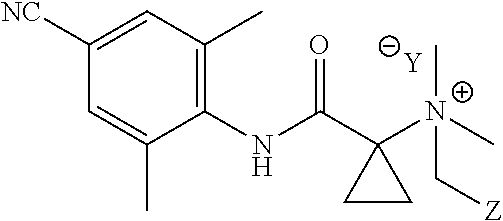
[Y].C1=C(C)C(NC(C2([N+](C[Z])(C)C)CC2)=O)=C(C)C=C1[NC]
